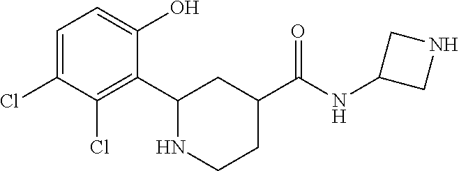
C1=C(Cl)C(Cl)=C(C2NCCC(C(NC3CNC3)=O)C2)C(O)=C1
